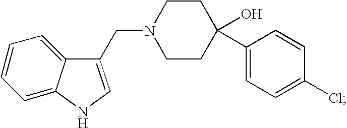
C1(CN2CCC(O)(C3=CC=C(Cl)C=C3)CC2)=CNC2=CC=CC=C12
